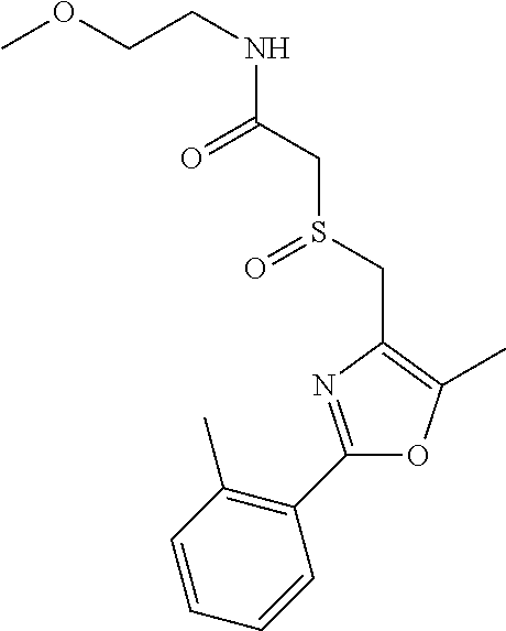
O(CCNC(CS(CC1=C(C)OC(C2=C(C)C=CC=C2)=N1)=O)=O)C
